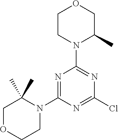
N1=C(N2C(C)(C)COCC2)N=C(Cl)N=C1N1C(C)COCC1
